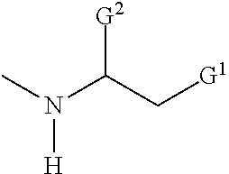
CN(C(C[G1])[G2])[H]
